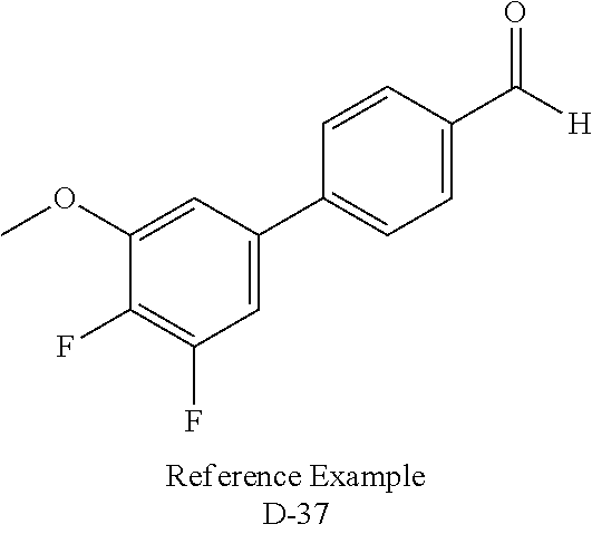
C1(C2=CC=C(C([H])=O)C=C2)=CC(F)=C(F)C(OC)=C1
